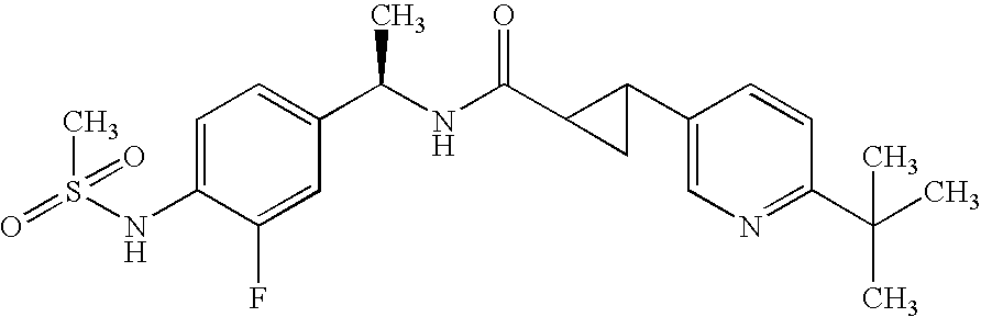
C1=C(NS(=O)(=O)C)C(F)=CC(C(C)NC(C2CC2C2=CN=C(C(C)(C)C)C=C2)=O)=C1
